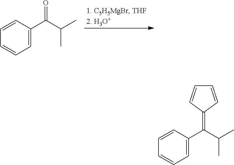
O=C(C(C)C)C1=CC=CC=C1.C1(=C(C(C)C)C2=CC=CC=C2)C=CC=C1
